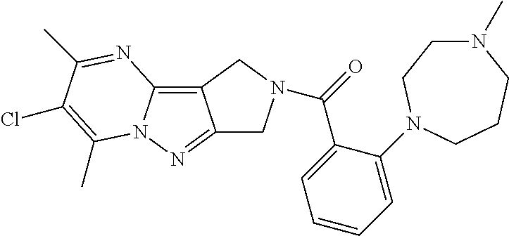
C12=C3N(N=C1CN(C(=O)C1=CC=CC=C1N1CCN(C)CCC1)C2)C(C)=C(Cl)C(C)=N3
